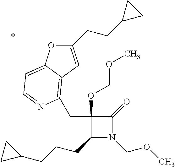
C1(CCCC2CC2)N(COC)C(=O)C1(OCOC)CC1=C2C(=CC=N1)OC(CCC1CC1)=C2
